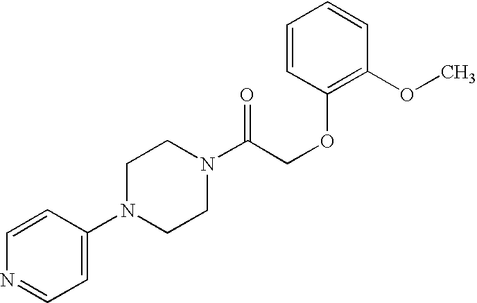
C1=CC(N2CCN(C(COC3=C(OC)C=CC=C3)=O)CC2)=CC=N1
